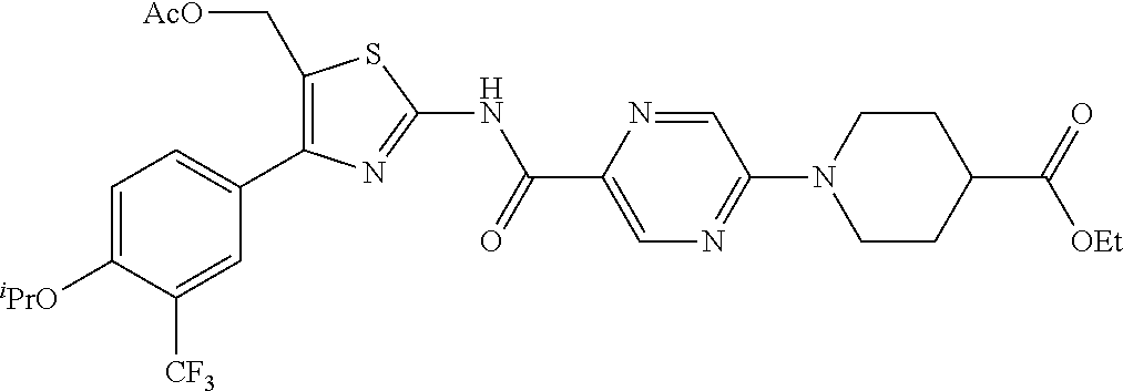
C1=C([iPrO])C([CF3])=CC(C2=C(C[AcO])SC(NC(C3=CN=C(N4CCC(C(=O)[OEt])CC4)C=N3)=O)=N2)=C1
